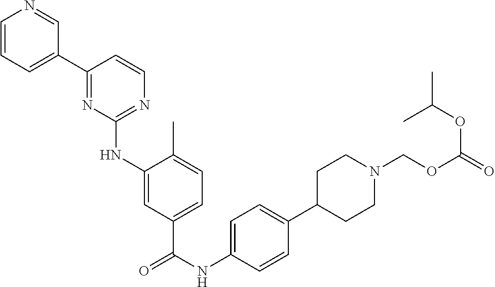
C1=CC=C(C2=NC(NC3=CC(C(NC4=CC=C(C5CCN(COC(=O)OC(C)C)CC5)C=C4)=O)=CC=C3C)=NC=C2)C=N1
